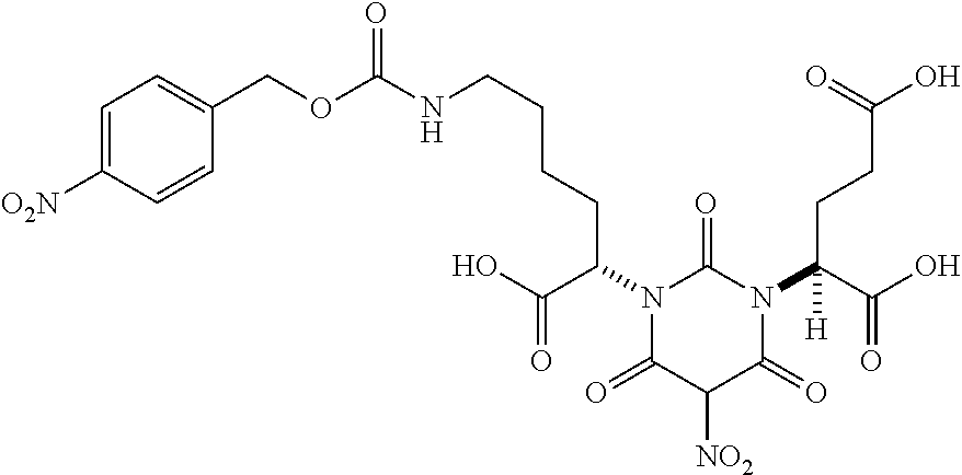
N1(C(C(=O)O)CCCCNC(=O)OCC2=CC=C([O2N])C=C2)C(=O)C([NO2])C(=O)N(C(CCC(=O)O)(C(=O)O)[H])C1=O
